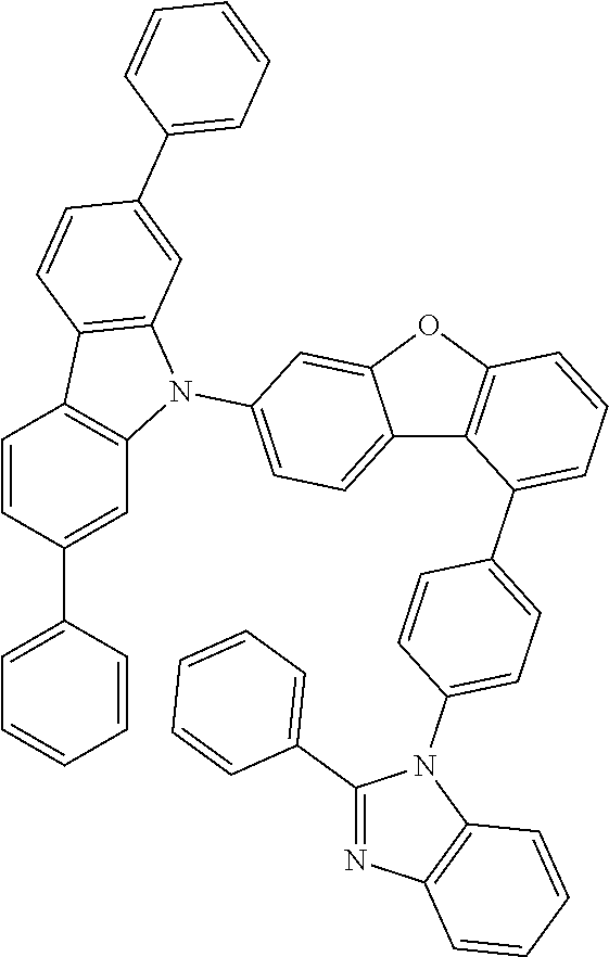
C12=CC=C(N3C4=C(C5=C3C=C(C3=CC=CC=C3)C=C5)C=CC(C3=CC=CC=C3)=C4)C=C1OC1=C2C(C2=CC=C(N3C(C4=CC=CC=C4)=NC4=C3C=CC=C4)C=C2)=CC=C1
